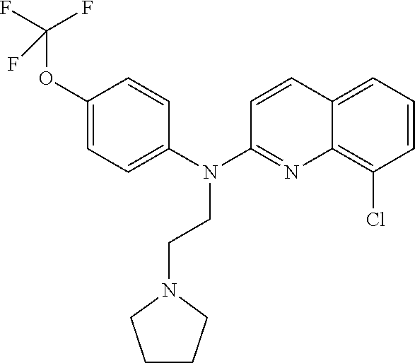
C1(OC(F)(F)F)=CC=C(N(C2=NC3=C(Cl)C=CC=C3C=C2)CCN2CCCC2)C=C1
